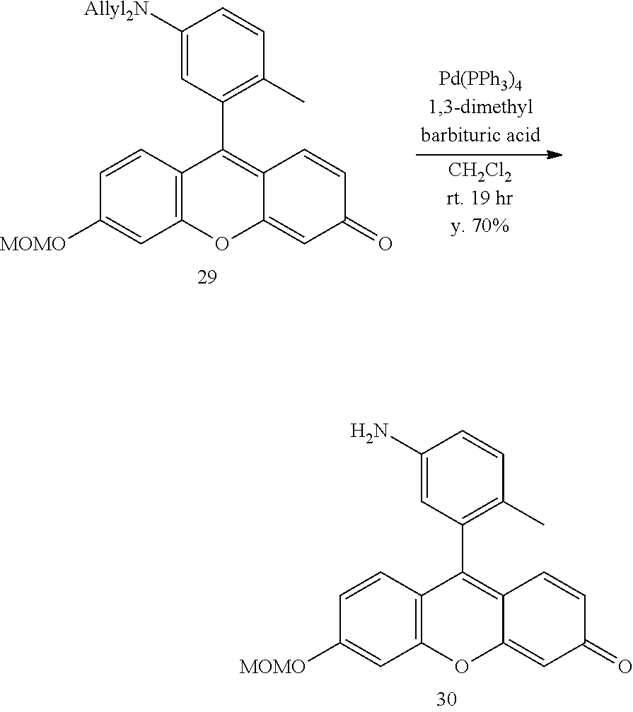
C1(N)=CC(C2=C3C(=CC(=O)C=C3)OC3=C2C=CC([MOMO])=C3)=C(C)C=C1.C1([Allyl2N])=CC(C2=C3C(=CC(=O)C=C3)OC3=C2C=CC([MOMO])=C3)=C(C)C=C1
